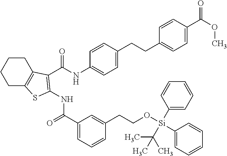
C(NC1=CC=C(CCC2=CC=C(C(=O)OC)C=C2)C=C1)(=O)C1=C(NC(=O)C2=CC=CC(CCO[Si](C3=CC=CC=C3)(C3=CC=CC=C3)C(C)(C)C)=C2)SC2=C1CCCC2
